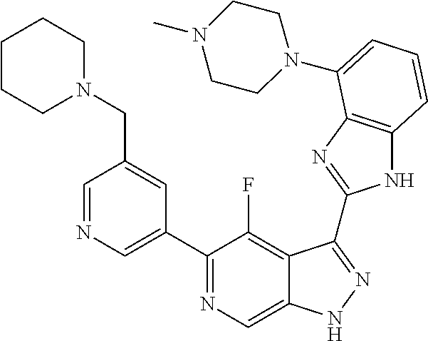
C1=NC=C(C2=NC=C3C(=C2F)C(C2=NC4=C(N2)C=CC=C4N2CCN(C)CC2)=NN3)C=C1CN1CCCCC1
